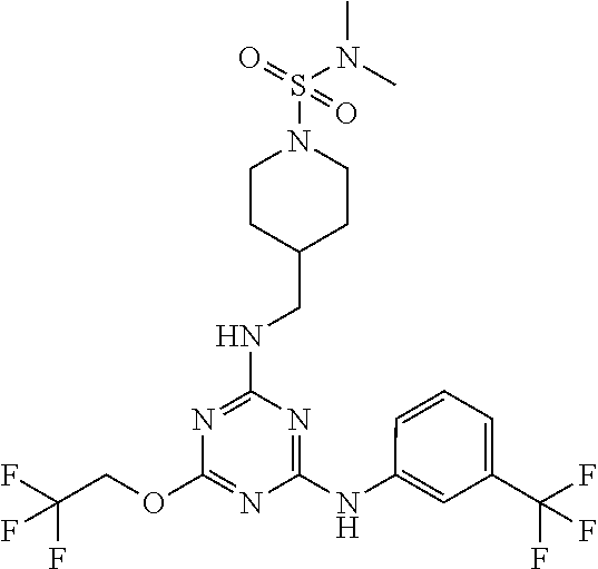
N(C1=NC(OCC(F)(F)F)=NC(NC2=CC(C(F)(F)F)=CC=C2)=N1)CC1CCN(S(=O)(N(C)C)=O)CC1
